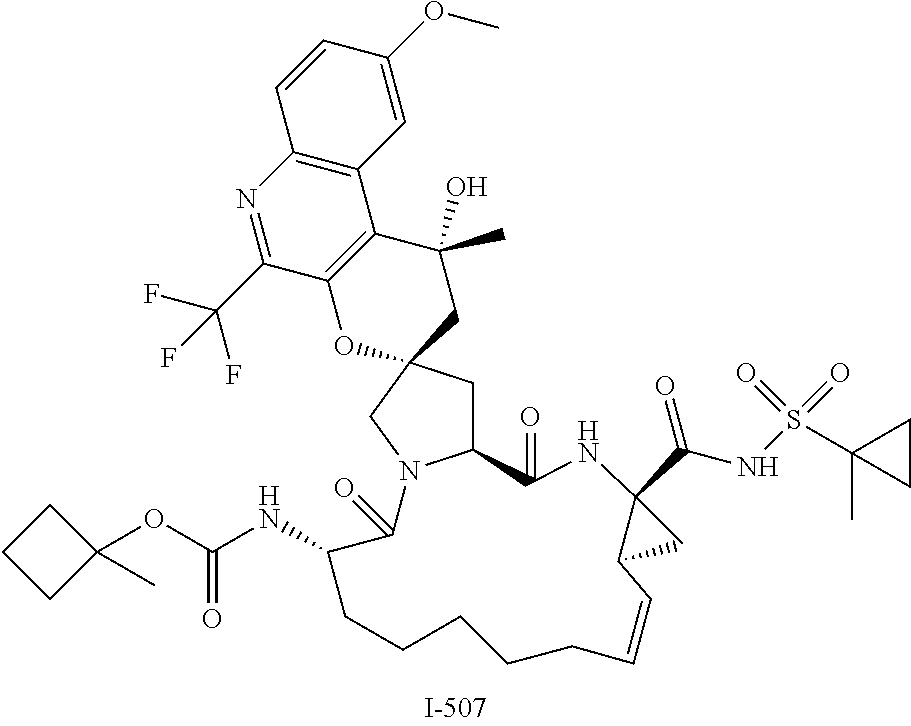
C1(=O)NC2(C(NS(=O)(=O)C3(C)CC3)=O)C(C2)C=CCCCCCC(NC(OC2(C)CCC2)=O)C(=O)N2C1CC1(CC(O)(C)C3=C(O1)C(C(F)(F)F)=NC1=C3C=C(OC)C=C1)C2
